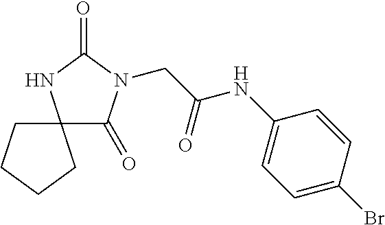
C12(C(=O)N(CC(NC3=CC=C(Br)C=C3)=O)C(=O)N1)CCCC2
